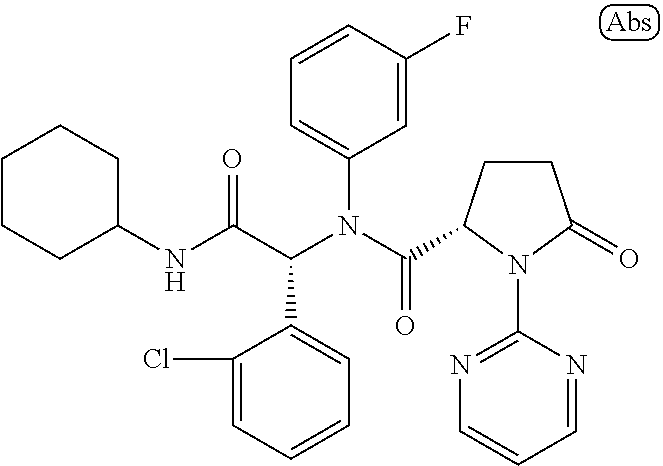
C1=CC(F)=CC(N(C(=O)C2CCC(=O)N2C2=NC=CC=N2)C(C(NC2CCCCC2)=O)C2=CC=CC=C2Cl)=C1
